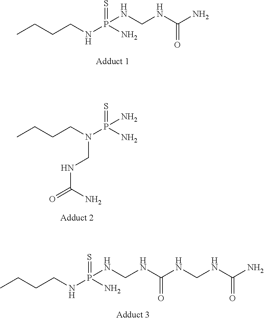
CCCCNP(N)(NCNC(N)=O)=S.CCCCN(P(N)(N)=S)CNC(=O)N.CCCCNP(N)(NCNC(NCNC(N)=O)=O)=S
